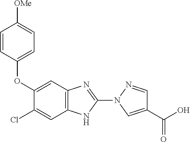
C1(OC2=CC=C([OMe])C=C2)=CC2=C(NC(N3C=C(C(=O)O)C=N3)=N2)C=C1Cl
